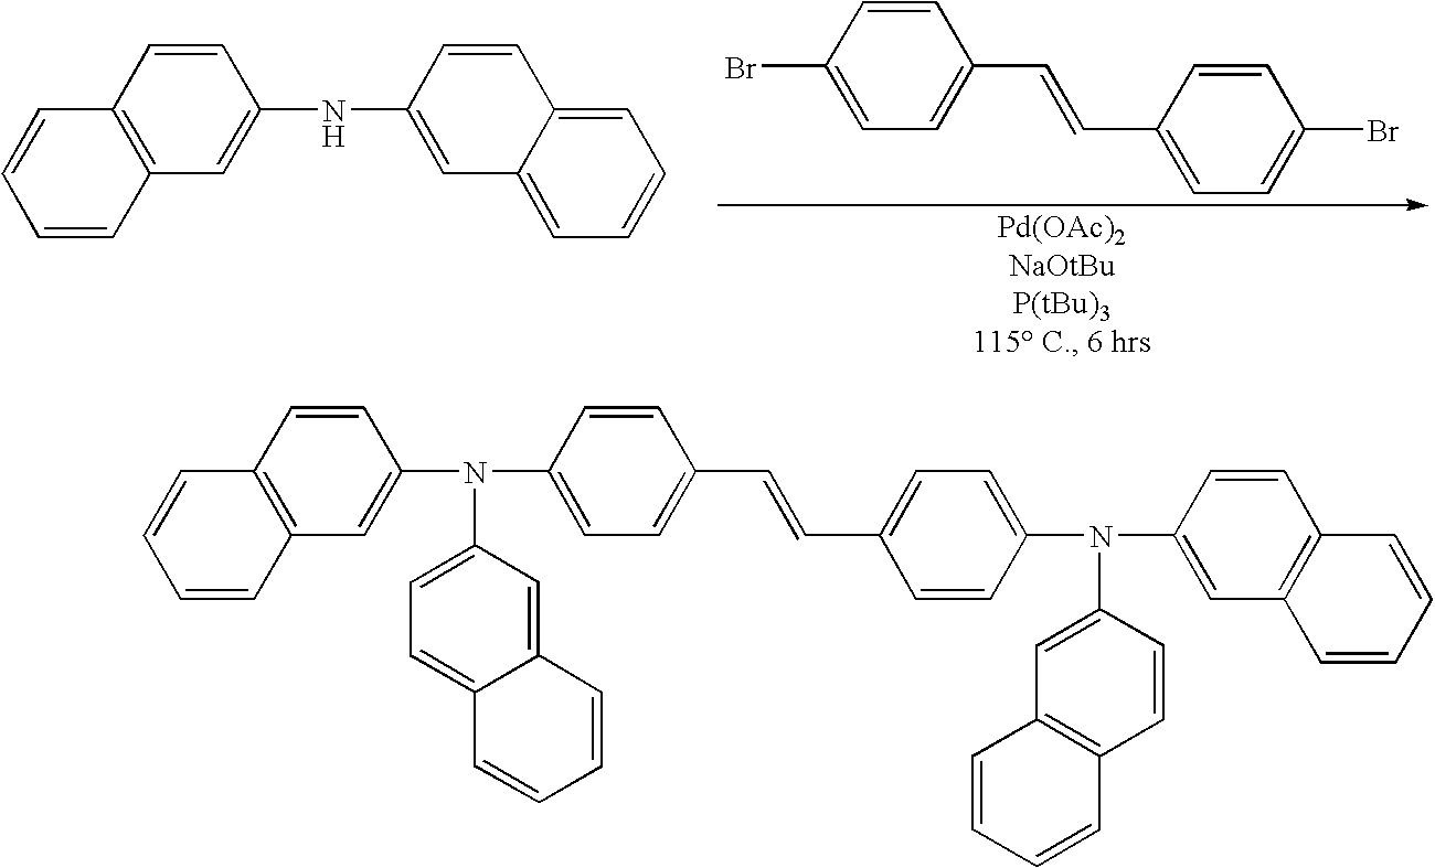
C1=CC2=C(C=C1NC1=CC3=CC=CC=C3C=C1)C=CC=C2.C1=CC(Br)=CC=C1C=CC1=CC=C(Br)C=C1.C1=CC2=C(C=C1N(C1=CC=C(C=CC3=CC=C(N(C4=CC5=C(C=C4)C=CC=C5)C4=CC5=C(C=C4)C=CC=C5)C=C3)C=C1)C1=CC=C3C(=C1)C=CC=C3)C=CC=C2
